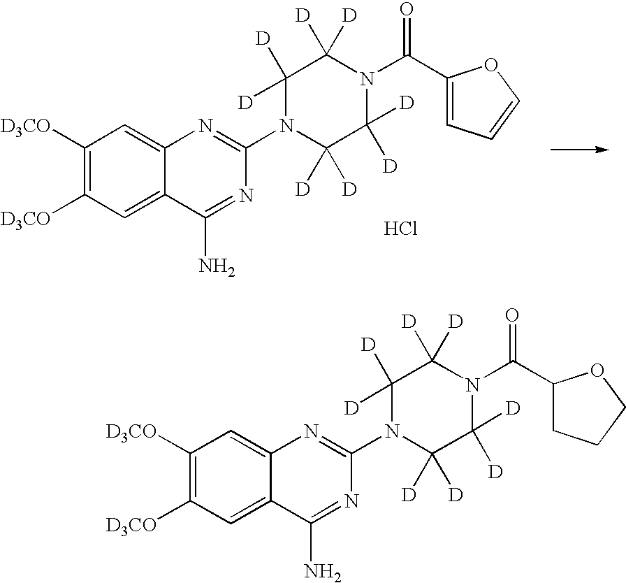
N1(C(=O)C2CCCO2)C([D])([D])C([D])([D])N(C2=NC3=CC([D3CO])=C([D3CO])C=C3C(N)=N2)C([D])([D])C1([D])[D].Cl.N1(C(=O)C2=CC=CO2)C([D])([D])C([D])([D])N(C2=NC3=CC([D3CO])=C([D3CO])C=C3C(N)=N2)C([D])([D])C1([D])[D]
